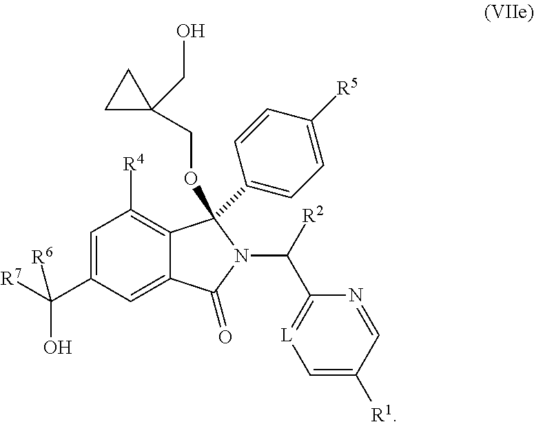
C1=C(C([R7])(O)[R6])C=C2C(=C1[R4])C(C1=CC=C([R5])C=C1)(OCC1(CO)CC1)N(C(C1=[L]C=C([R1])C=N1)[R2])C2=O
